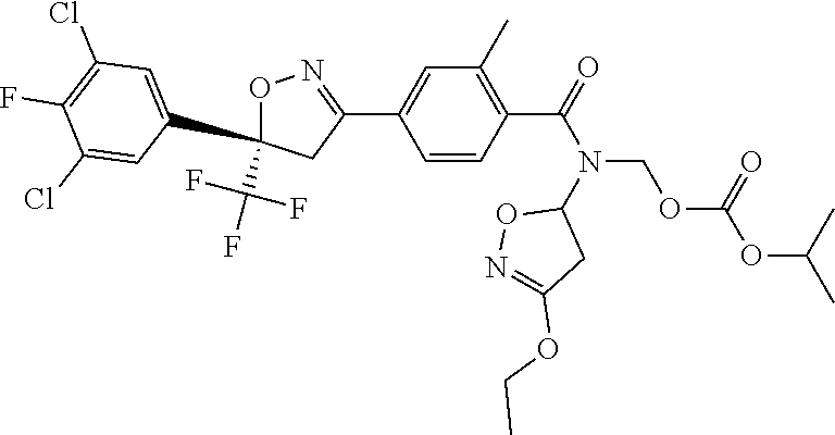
C1=CC(C(=O)N(COC(OC(C)C)=O)C2ON=C(OCC)C2)=C(C)C=C1C1=NOC(C(F)(F)F)(C2=CC(Cl)=C(F)C(Cl)=C2)C1
